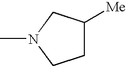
C1([Me])CCN(C)C1
